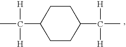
C1(C([H])([H])C)CCC(C([H])([H])C)CC1
